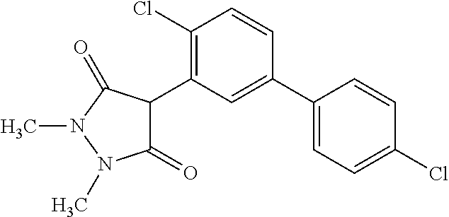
C1(=O)C(C2=C(Cl)C=CC(C3=CC=C(Cl)C=C3)=C2)C(=O)N(C)N1C
